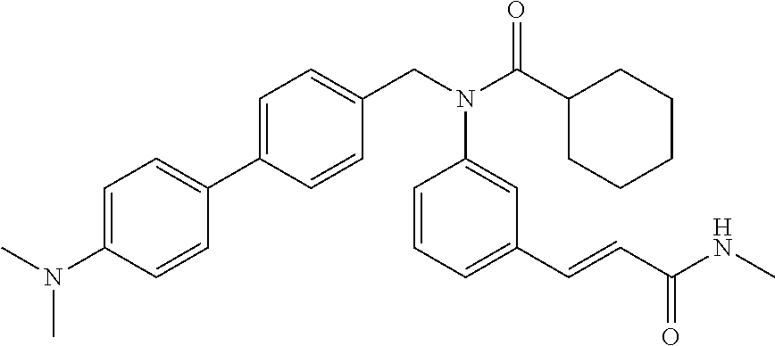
C1=C(C2=CC=C(N(C)C)C=C2)C=CC(CN(C(C2CCCCC2)=O)C2=CC(C=CC(NC)=O)=CC=C2)=C1
